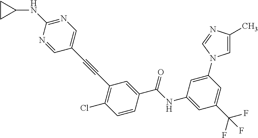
C1(C#CC2=C(Cl)C=CC(C(=O)NC3=CC(C(F)(F)F)=CC(N4C=C(C)N=C4)=C3)=C2)=CN=C(NC2CC2)N=C1
